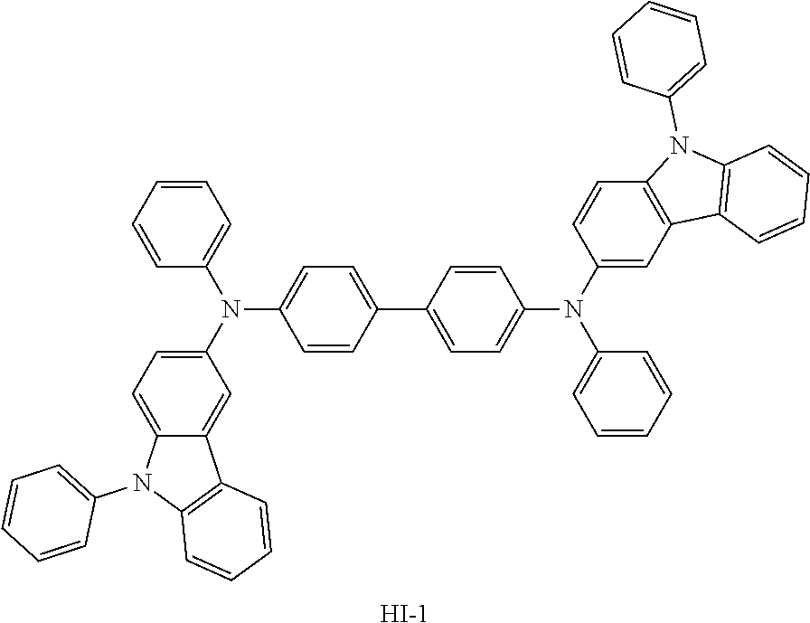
C1=CC=CC=C1N(C1=CC=C2C(=C1)C1=C(N2C2=CC=CC=C2)C=CC=C1)C1=CC=C(C2=CC=C(N(C3=CC4=C(C=C3)N(C3=CC=CC=C3)C3=C4C=CC=C3)C3=CC=CC=C3)C=C2)C=C1.[I-]
